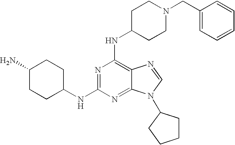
C1(N)CCC(NC2=NC(NC3CCN(CC4=CC=CC=C4)CC3)=C3C(=N2)N(C2CCCC2)C=N3)CC1
